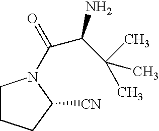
C1CCC([CN])N1C(=O)C(C(C)(C)C)N
